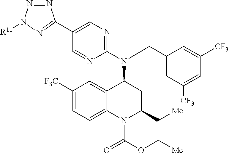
C1(N(CC2=CC([CF3])=CC([CF3])=C2)C2C3=CC([F3C])=CC=C3N(C(OC[Me])=O)C(C[Me])C2)=NC=C(C2=NN([R11])N=N2)C=N1
